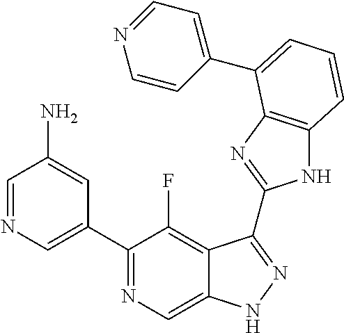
C1=NC=C(C2=NC=C3C(=C2F)C(C2=NC4=C(N2)C=CC=C4C2=CC=NC=C2)=NN3)C=C1N
